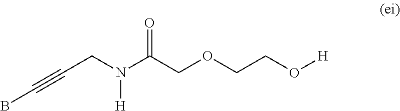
C(CN(C(COCCO[H])=O)[H])#CB
